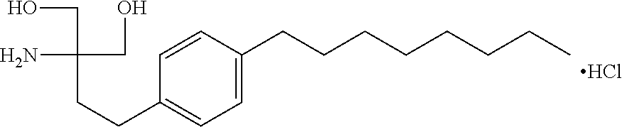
NC(CO)(CO)CCC1=CC=C(CCCCCCCC)C=C1.Cl
